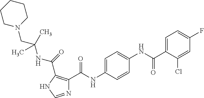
N1=CNC(C(NC(CN2CCCCC2)(C)C)=O)=C1C(NC1=CC=C(NC(C2=CC=C(F)C=C2Cl)=O)C=C1)=O
